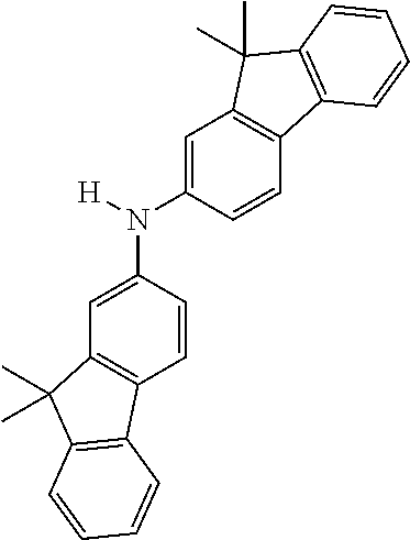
C1=C(N([H])C2=CC3=C(C=C2)C2=C(C3(C)C)C=CC=C2)C=CC2=C1C(C)(C)C1=C2C=CC=C1
